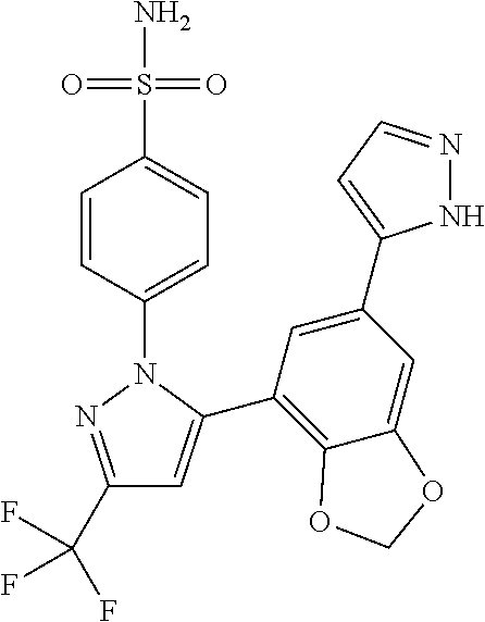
C1(C(F)(F)F)=NN(C2=CC=C(S(N)(=O)=O)C=C2)C(C2=C3C(=CC(C4=CC=NN4)=C2)OCO3)=C1
